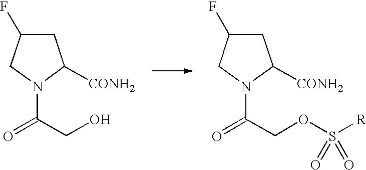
C1C(F)CN(C(=O)COS([R])(=O)=O)C1[CONH2].C1C(F)CN(C(=O)CO)C1[CONH2]
